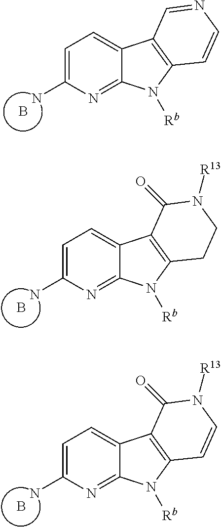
C1=C(N)N=C2C(=C1)C1=C(N2[Rb])C=CN=C1.B.C1=C(N)N=C2C(=C1)C1=C(N2[Rb])CCN([R13])C1=O.B.C1=C(N)N=C2C(=C1)C1=C(N2[Rb])C=CN([R13])C1=O.B
